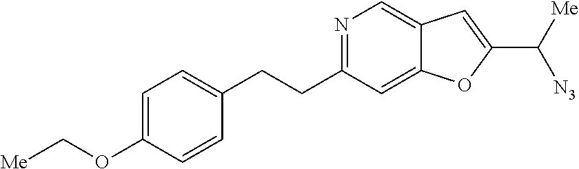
N1=C(CCC2=CC=C(OC[Me])C=C2)C=C2C(=C1)C=C(C([Me])[N3])O2
